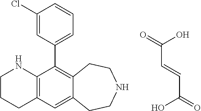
C1CCC2=C(N1)C(C1=CC=CC(Cl)=C1)=C1C(=C2)CCNCC1.C(C(O)=O)=CC(=O)O
